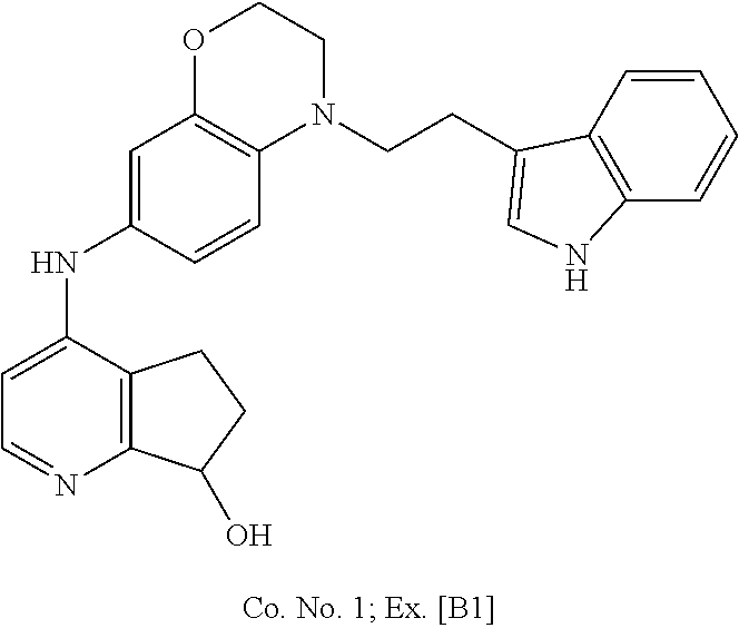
C1=C(NC2=CC3=C(C=C2)N(CCC2=CNC4=C2C=CC=C4)CCO3)C2=C(N=C1)C(O)CC2
